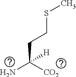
NC([CO2])(CCSC)[H]
